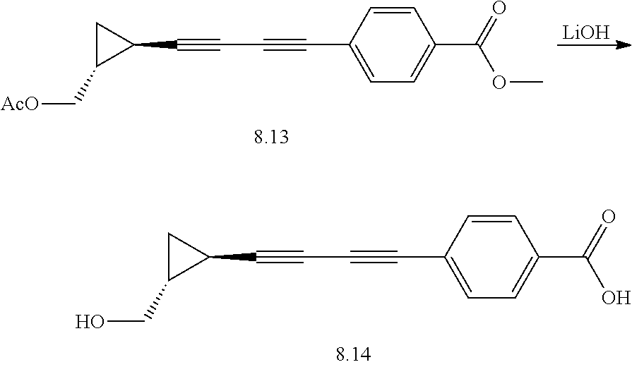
C1=CC(C#CC#CC2CC2C[AcO])=CC=C1C(OC)=O.[LiOH].C1=CC(C#CC#CC2CC2CO)=CC=C1C(O)=O
